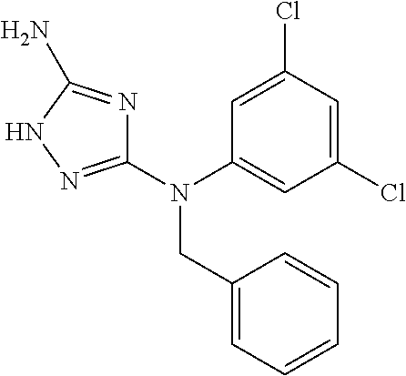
C1=C(Cl)C=C(Cl)C=C1N(C1=NNC(N)=N1)CC1=CC=CC=C1
